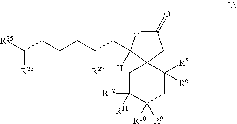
C1(=O)OC([H])(CC(CCCC([R25])[R26])[R27])C2(C1)CC([R12])([R11])C([R10])([R9])CC2([R5])[R6]
